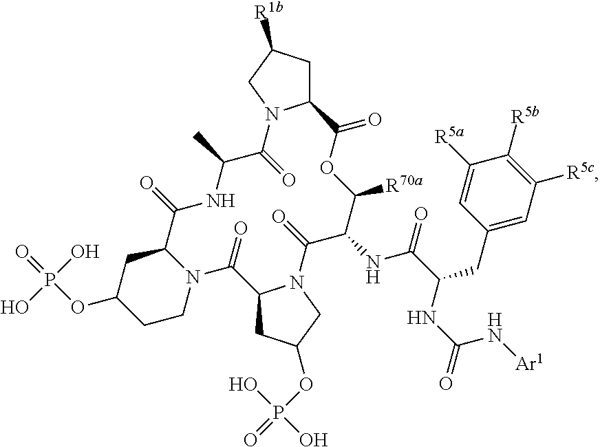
O=P(OC1CCN2C(C1)C(=O)NC(C)C(=O)N1C(CC([R1b])C1)C(=O)OC([R70a])C(NC(C(NC(=O)N[Ar1])CC1=CC([R5c])=C([R5b])C([R5a])=C1)=O)C(=O)N1C(CC(OP(=O)(O)O)C1)C2=O)(O)O
